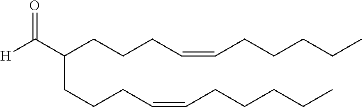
CCCCCC=CCCCC(C([H])=O)CCCC=CCCCCC
